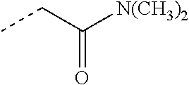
CCC([N(CH3)2])=O
